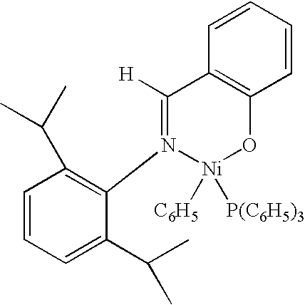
C1=CC=C(C(C)C)C(N2=C([H])C3=C(O[Ni]2([C6H5])[P(C6H5)3])C=CC=C3)=C1C(C)C
